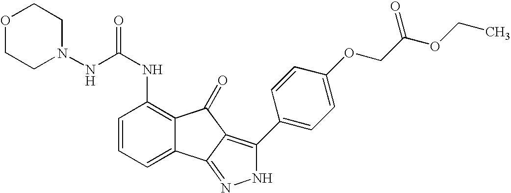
C(NC1=C2C(=CC=C1)C1=NNC(C3=CC=C(OCC(OCC)=O)C=C3)=C1C2=O)(=O)NN1CCOCC1
